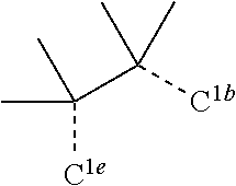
CC(C)(C([C1b])(C)C)[C1e]
